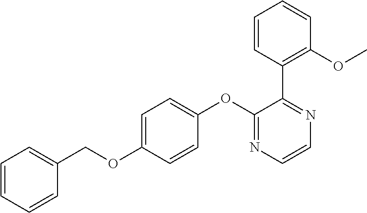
C1=CC=CC(COC2=CC=C(OC3=NC=CN=C3C3=C(OC)C=CC=C3)C=C2)=C1
